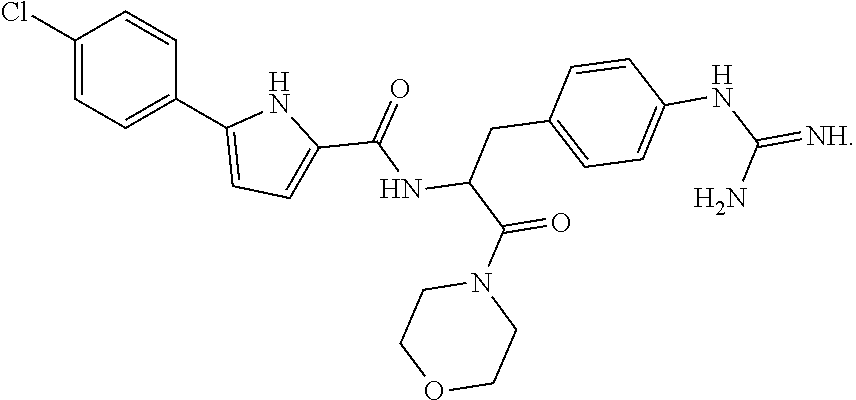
C1(Cl)=CC=C(C2=CC=C(C(=O)NC(CC3=CC=C(NC(=[NH])N)C=C3)C(=O)N3CCOCC3)N2)C=C1
